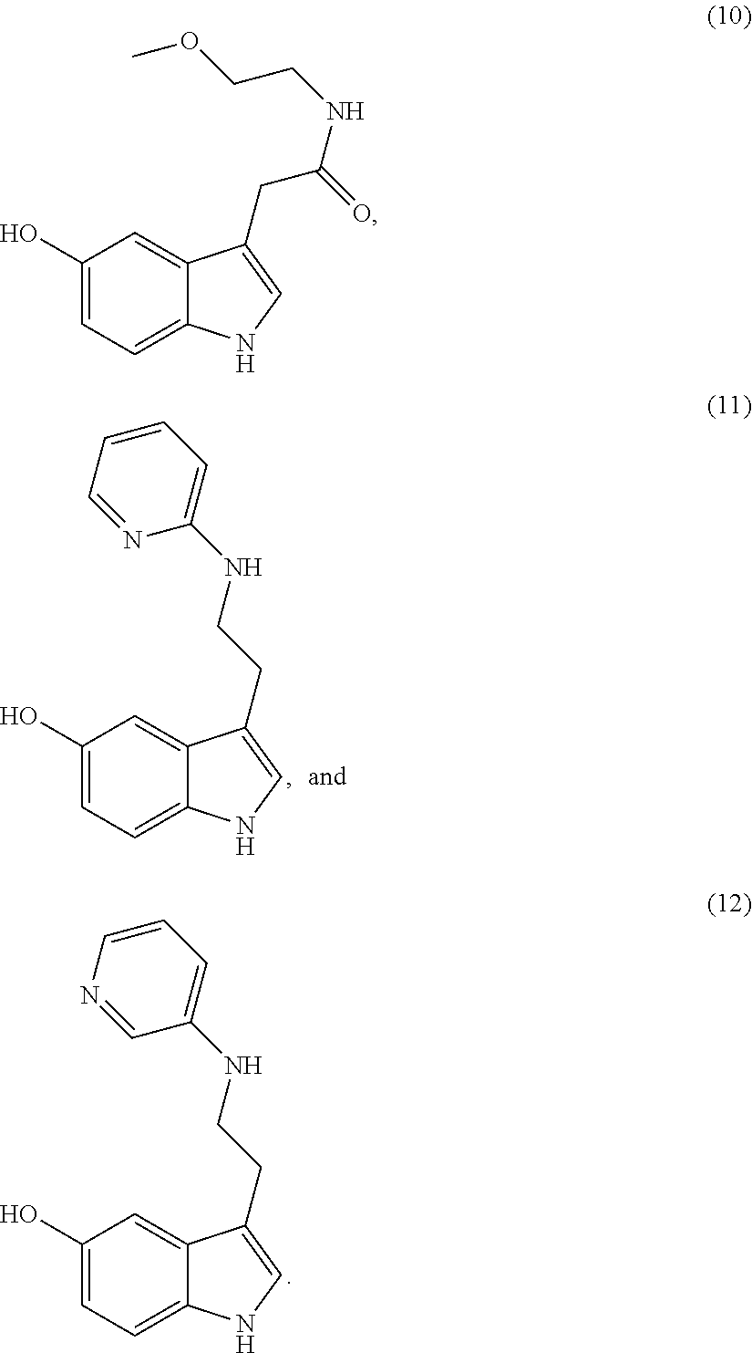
C1(O)=CC=C2C(=C1)C(CC(=O)NCCOC)=CN2.C1(O)=CC=C2C(=C1)C(CCNC1=CC=CC=N1)=CN2.C1(O)=CC=C2C(=C1)C(CCNC1=CC=CN=C1)=CN2
